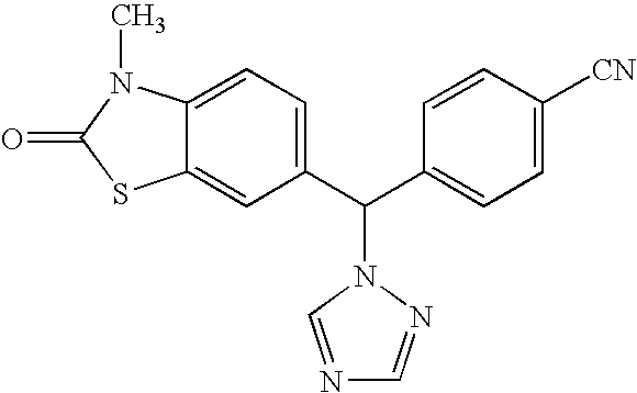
C12=CC(C(C3=CC=C([CN])C=C3)N3N=CN=C3)=CC=C1N(C)C(=O)S2
